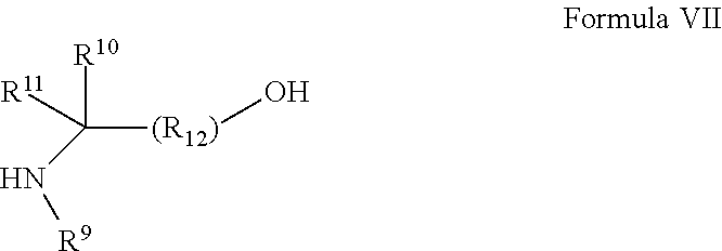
[(R12)](C([R10])(N[R9])[R11])O
